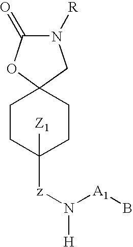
N1([R])C(=O)OC2(C1)CCC([Z1])([z]N([H])[A1]B)CC2
